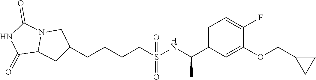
C1(CCCCS(=O)(=O)NC(C2=CC=C(F)C(OCC3CC3)=C2)C)CN2C(C1)C(=O)NC2=O
